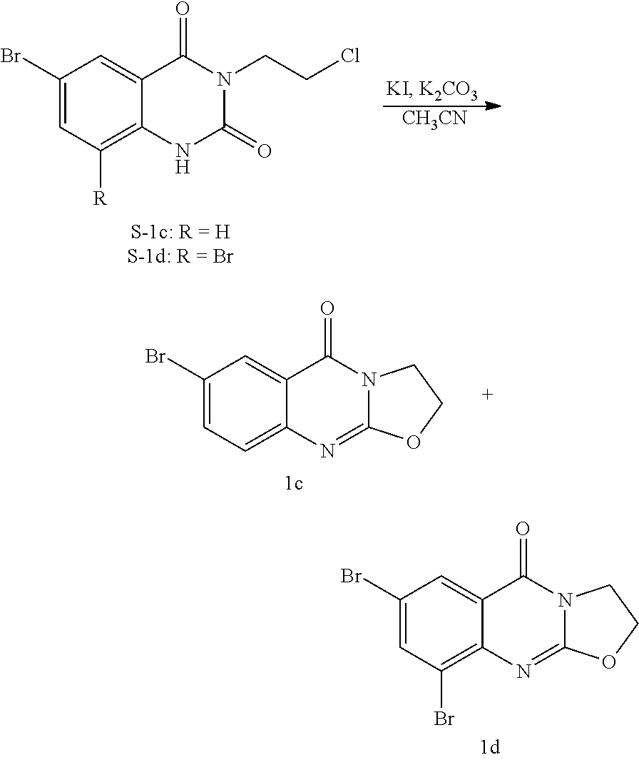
C1(Br)=CC([R])=C2C(=C1)C(=O)N(CCCl)C(=O)N2.[CH3CN].C1(Br)=CC=C2C(=C1)C(=O)N1C(=N2)OCC1.C1(Br)=CC(Br)=C2C(=C1)C(=O)N1C(=N2)OCC1
